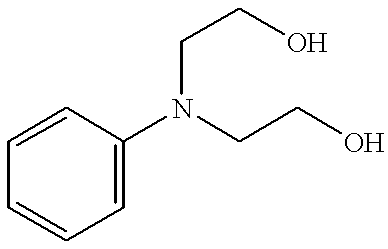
C1=CC=C(N(CCO)CCO)C=C1
